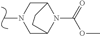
CN1CC2N(C(OC)=O)C(C1)CC2
